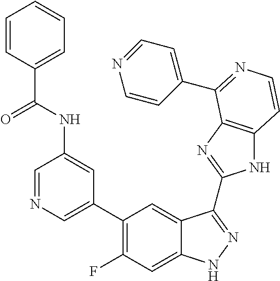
C1=C(C2=C(F)C=C3C(=C2)C(C2=NC4=C(N2)C=CN=C4C2=CC=NC=C2)=NN3)C=C(NC(=O)C2=CC=CC=C2)C=N1
